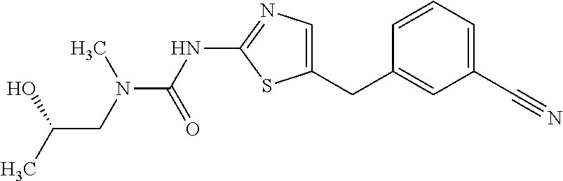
C1=C(CC2=CC(C#N)=CC=C2)SC(NC(N(C)CC(C)O)=O)=N1
